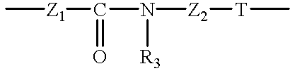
C[Z1]C(N([Z2][T]C)[R3])=O
